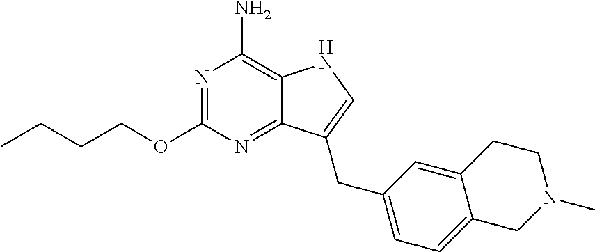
N1=C(OCCCC)N=C2C(=C1N)NC=C2CC1=CC=C2C(=C1)CCN(C)C2
